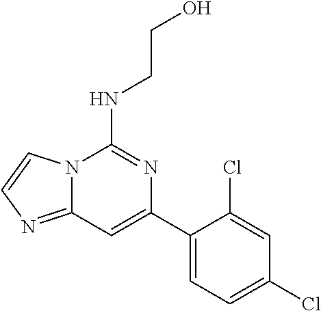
C1(C2=CC3=NC=CN3C(NCCO)=N2)=CC=C(Cl)C=C1Cl
